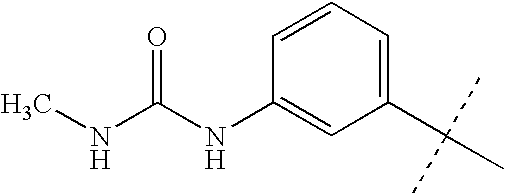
C1(C(C)(C)C)=CC=CC(NC(NC)=O)=C1
